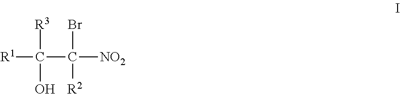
[R1]C(C([NO2])(Br)[R2])([R3])O
